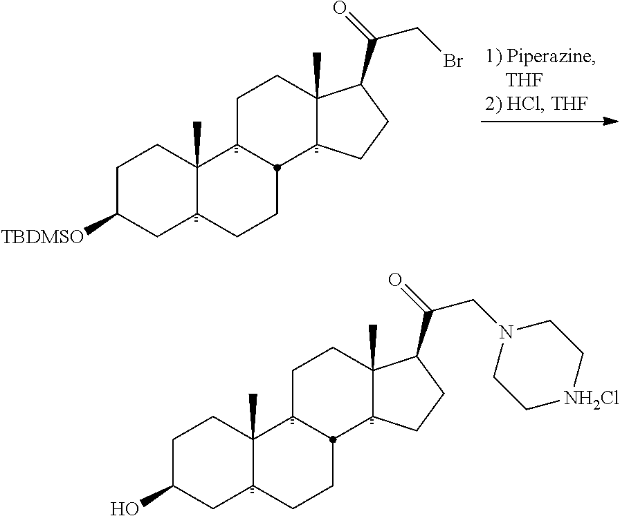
C1C(O)CC2C(C)(C1)C1CCC3(C)C(C(=O)CN4CC[NH2Cl]CC4)CCC3C1CC2.C1C([TBDMSO])CC2C(C)(C1)C1CCC3(C)C(C(=O)CBr)CCC3C1CC2
